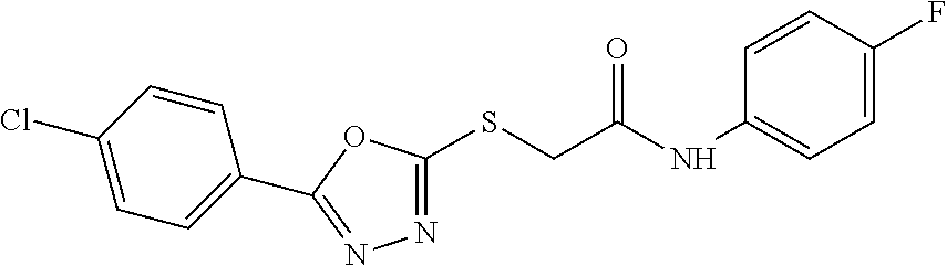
N1=C(SCC(NC2=CC=C(F)C=C2)=O)OC(C2=CC=C(Cl)C=C2)=N1
